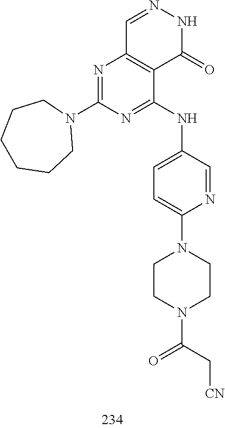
C1=NNC(=O)C2=C1N=C(N1CCCCCC1)N=C2NC1=CC=C(N2CCN(C(=O)C[CN])CC2)N=C1
